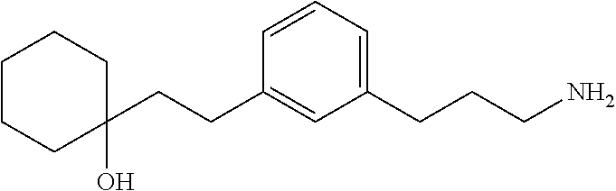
C1=CC=C(CCCN)C=C1CCC1(O)CCCCC1
